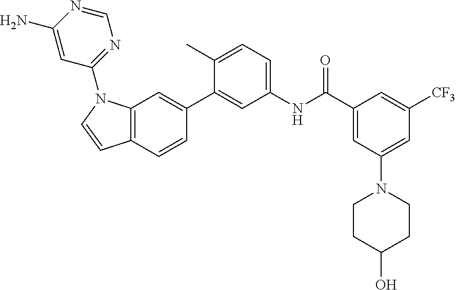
C1(N2C3=C(C=CC(C4=CC(NC(C5=CC(N6CCC(O)CC6)=CC([CF3])=C5)=O)=CC=C4C)=C3)C=C2)=NC=NC(N)=C1
